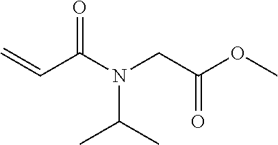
C=CC(N(CC(OC)=O)C(C)C)=O
